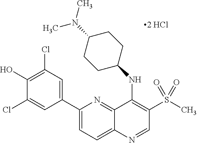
C1(C2=CC(Cl)=C(O)C(Cl)=C2)=CC=C2C(=N1)C(NC1CCC(N(C)C)CC1)=C(S(=O)(C)=O)C=N2
